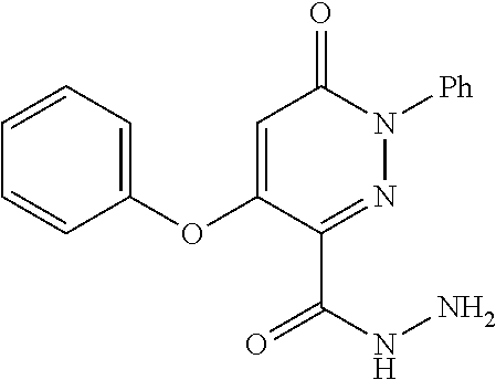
C(C1=NN([Ph])C(=O)C=C1OC1=CC=CC=C1)(NN)=O
